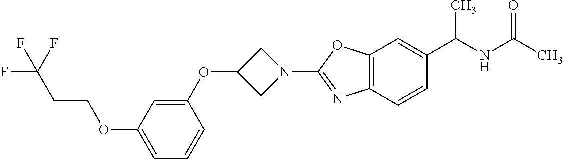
O(C1=CC=CC(OC2CN(C3=NC4=C(O3)C=C(C(NC(C)=O)C)C=C4)C2)=C1)CCC(F)(F)F
